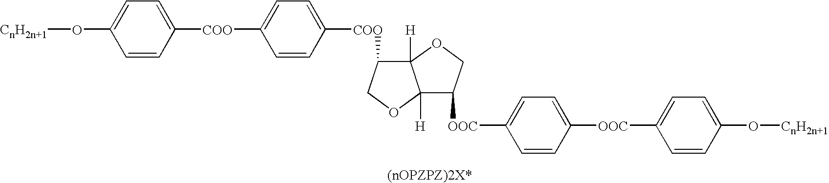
C1([COO]C2=CC=C(O[CnH2n+1])C=C2)=CC=C([COO]C2COC3([H])C2([H])OCC3[OOC]C2=CC=C([OOC]C3=CC=C(O[CnH2n+1])C=C3)C=C2)C=C1
